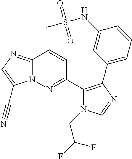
C12=NC=C(C#N)N1N=C(C1=C(C3=CC=CC(NS(C)(=O)=O)=C3)N=CN1CC(F)F)C=C2
